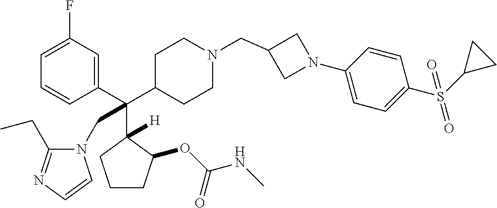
C1=C(F)C=C(C(C2CCN(CC3CN(C4=CC=C(S(C5CC5)(=O)=O)C=C4)C3)CC2)(C2([H])C(OC(NC)=O)CCC2)CN2C(CC)=NC=C2)C=C1
